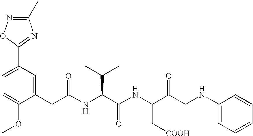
C1=C(OC)C(CC(NC(C(NC(C(CNC2=CC=CC=C2)=O)C[COOH])=O)C(C)C)=O)=CC(C2=NC(C)=NO2)=C1
